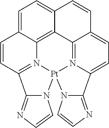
C1=C2C3=C4C(=C1)C=CC1=CC=C5N(=C41)[Pt]1(N4C(=NC=C4)C(=N31)C=C2)N1C5=NC=C1
